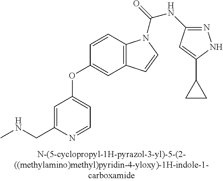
C1=CC2=C(C=C1OC1=CC=NC(CNC)=C1)C=CN2C(=O)NC1=NNC(C2CC2)=C1
